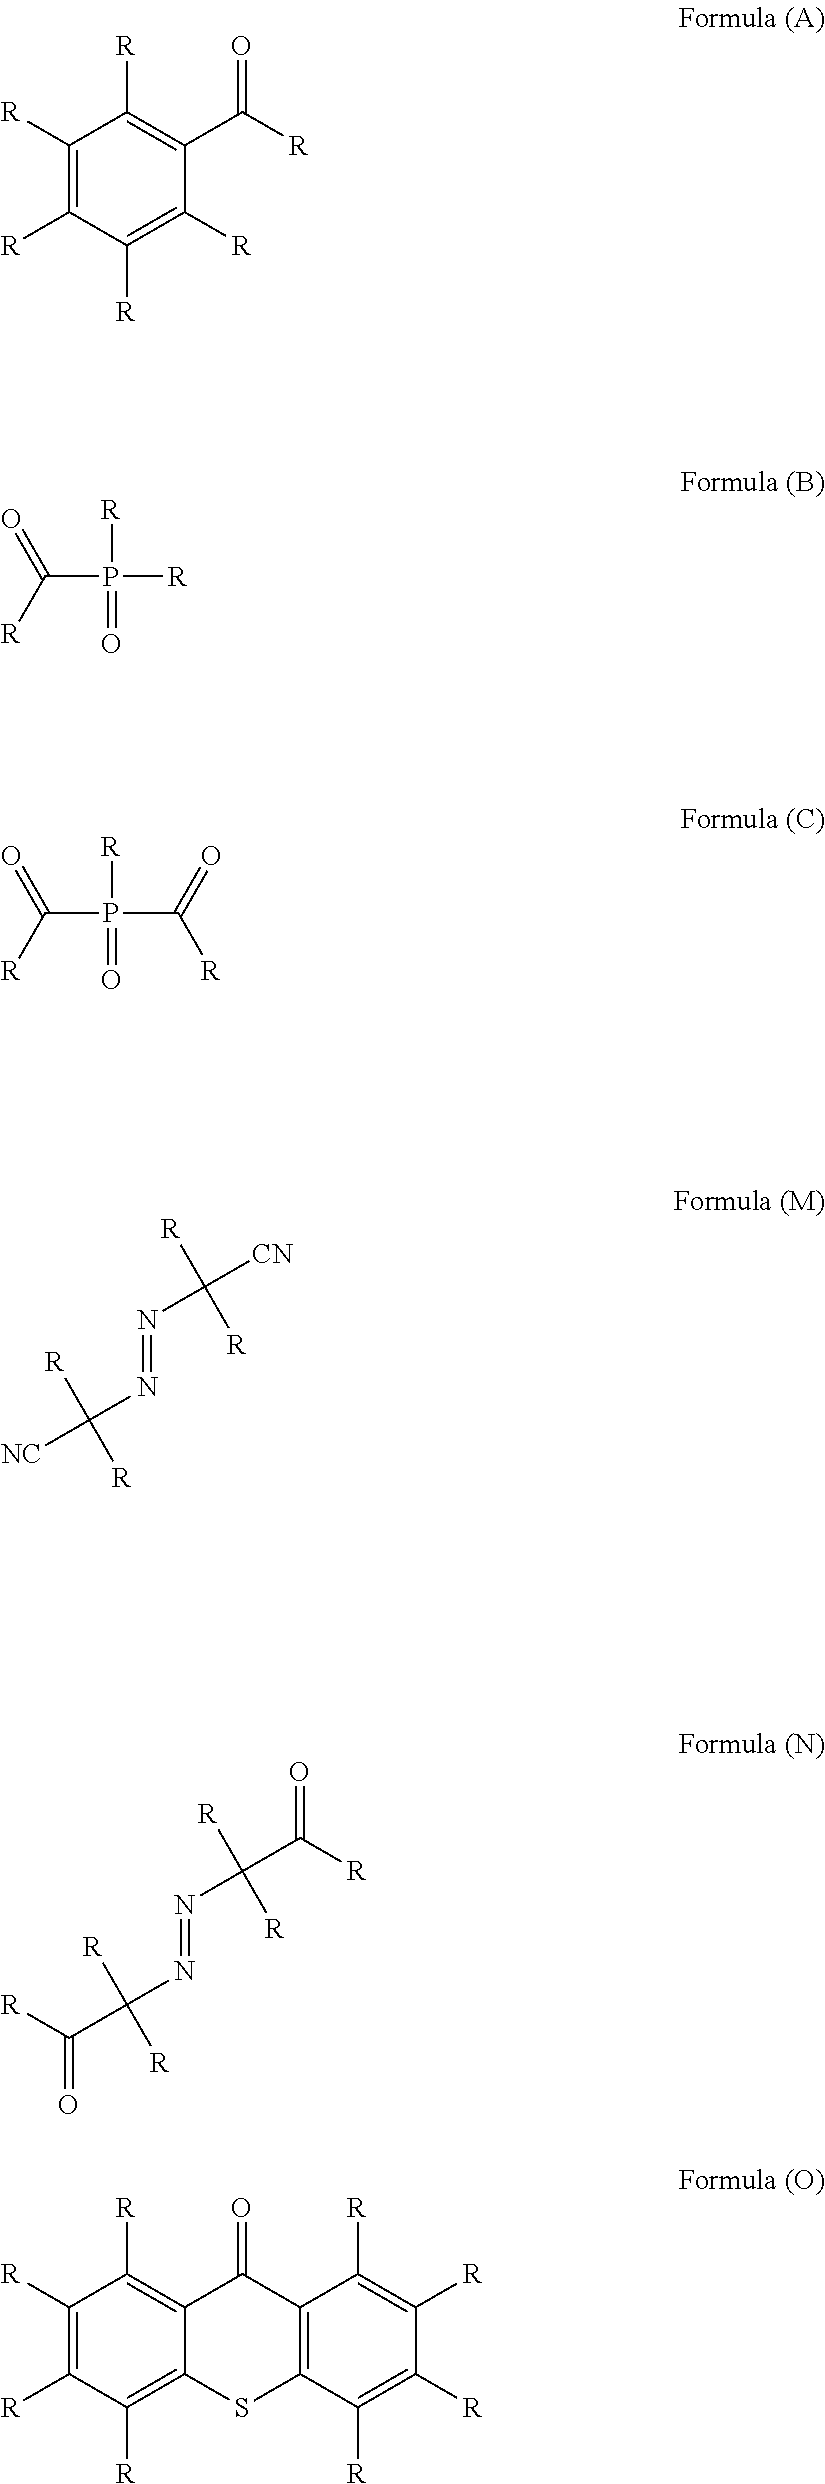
C1([R])=C([R])C([R])=C([R])C(C([R])=O)=C1[R].C(P(=O)([R])[R])([R])=O.C(P(=O)([R])C(=O)[R])([R])=O.N(=NC([R])([R])[NC])C([R])([R])[CN].N(=NC([R])([R])C([R])=O)C([R])([R])C([R])=O.C1([R])=C([R])C([R])=C2C(=C1[R])C(=O)C1=C(S2)C([R])=C([R])C([R])=C1[R]
